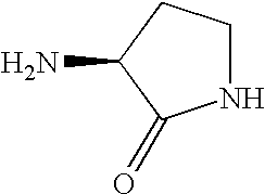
N1CCC(N)C1=O
